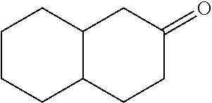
C1(=O)CCC2C(C1)CCCC2
